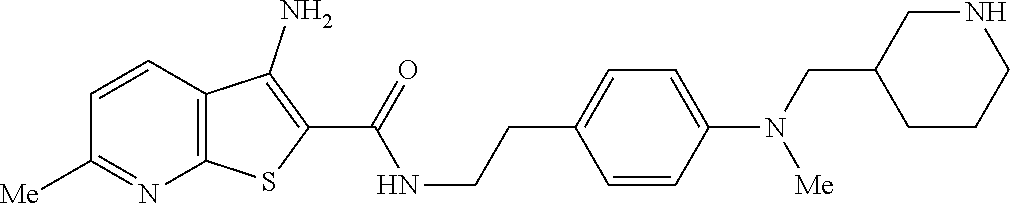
C1=CC2=C(N=C1[Me])SC(C(=O)NCCC1=CC=C(N([Me])CC3CCCNC3)C=C1)=C2N
